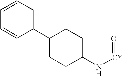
C1(C2=CC=CC=C2)CCC(N[C*]=O)CC1
